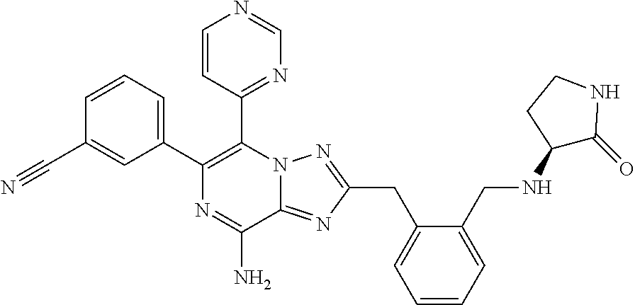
C1=CC(C#N)=CC(C2=C(C3=NC=NC=C3)N3C(=NC(CC4=CC=CC=C4CNC4C(=O)NCC4)=N3)C(N)=N2)=C1
